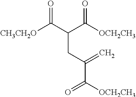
[CH3CH2O]C(C(CC(C([OCH2CH3])=O)=C)C([OCH2CH3])=O)=O
